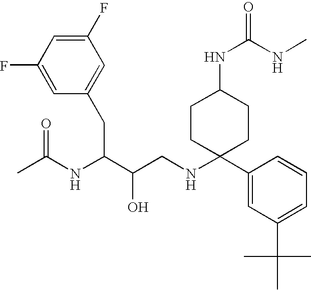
C1(F)=CC(F)=CC(CC(C(CNC2(C3=CC(C(C)(C)C)=CC=C3)CCC(NC(=O)NC)CC2)O)NC(C)=O)=C1
